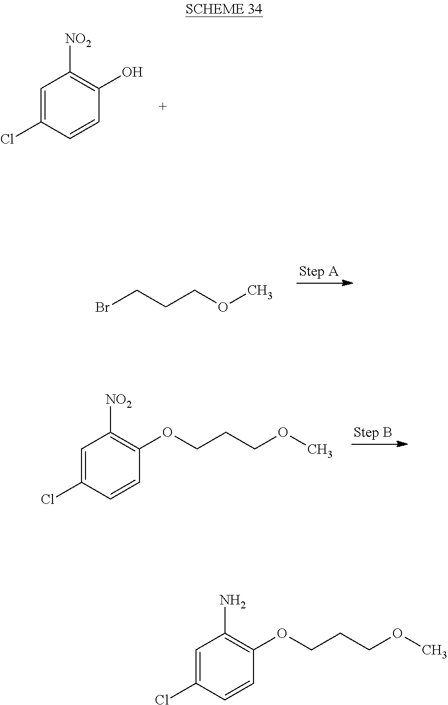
C1=C(Cl)C=CC(O)=C1[NO2].BrCCCOC.C1=C(Cl)C=CC(OCCCOC)=C1[NO2].C1=C(Cl)C=CC(OCCCOC)=C1N
